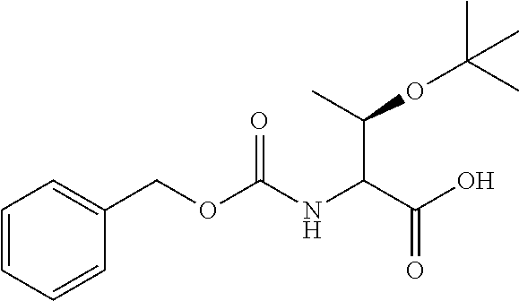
C(C(O)=O)(NC(OCC1=CC=CC=C1)=O)C(C)OC(C)(C)C
